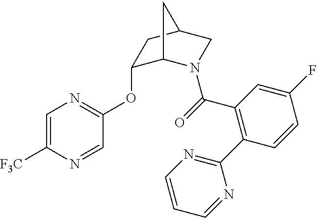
C(=O)(C1=C(C2=NC=CC=N2)C=CC(F)=C1)N1C2C(OC3=NC=C([F3C])N=C3)CC(C1)C2
